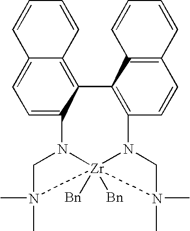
C12=C3C(=CC=C1N1CN(C)(C)[Zr]14([Bn])([Bn])N(C1=C2C2=C(C=C1)C=CC=C2)CN4(C)C)C=CC=C3
